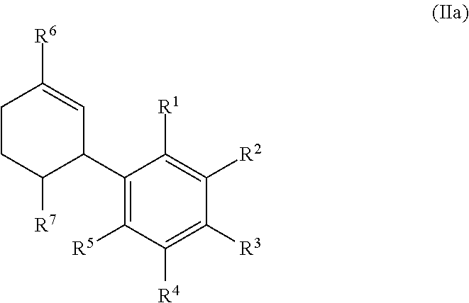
C1(C2C=C([R6])CCC2[R7])=C([R5])C([R4])=C([R3])C([R2])=C1[R1]
